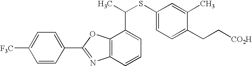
C1=C(C2=NC3=C(O2)C(C(SC2=CC=C(CC[CO2H])C(C)=C2)C)=CC=C3)C=CC([F3C])=C1
